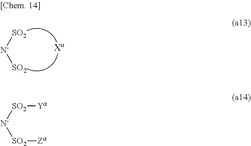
[SO2][N-][SO2].[SO2]([N-][SO2][Ya])[Za]
